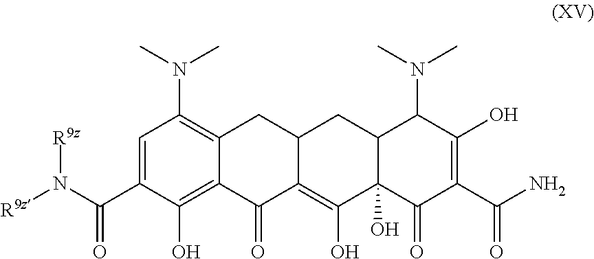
N(C1=C2C(=C(O)C(C(N([R9z])[R9z])=O)=C1)C(=O)C1=C(O)C3(O)C(CC1C2)C(N(C)C)C(O)=C(C(N)=O)C3=O)(C)C
